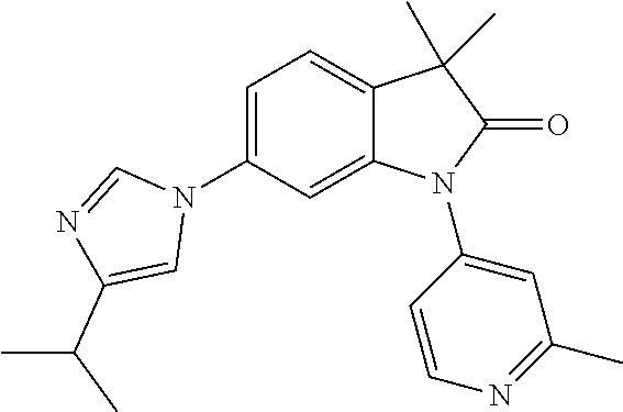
C1(N2C=NC(C(C)C)=C2)=CC=C2C(=C1)N(C1=CC(C)=NC=C1)C(=O)C2(C)C
